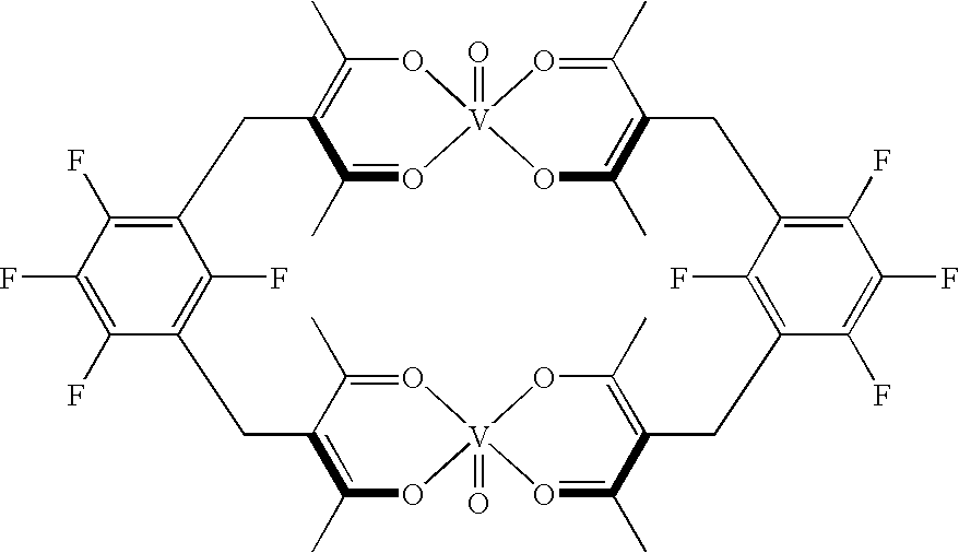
C12=C(F)C(F)=C(F)C(=C1F)CC1=C(C)O[V]3(=O)(O=C1C)O=C(C)C(=C(C)O3)CC1=C(F)C(=C(F)C(F)=C1F)CC1=C(C)O[V]3(=O)(O=C(C)C(=C(C)O3)C2)O=C1C
